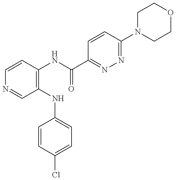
C1=CC(NC(=O)C2=NN=C(N3CCOCC3)C=C2)=C(NC2=CC=C(Cl)C=C2)C=N1
